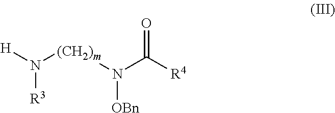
[H]N([R3])[(CH2)m]N(C([R4])=O)[OBn]
